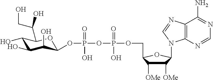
P(OCC1C([OMe])C([OMe])C(N2C3=C(C(N)=NC=N3)N=C2)O1)(OP(OC1C(O)C(O)C(O)C(C(CO)O)O1)(=O)O)(=O)O
